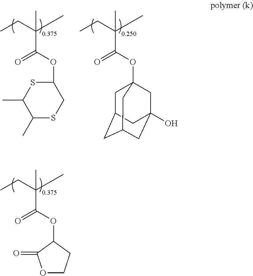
CCC(C)(C)C(OC12CC3CC(CC(O)(C1)C3)C2)=O.CCC(C)(C)C(OC1SC(C)C(C)SC1)=O.CCC(C)(C)C(OC1C(=O)OCC1)=O
